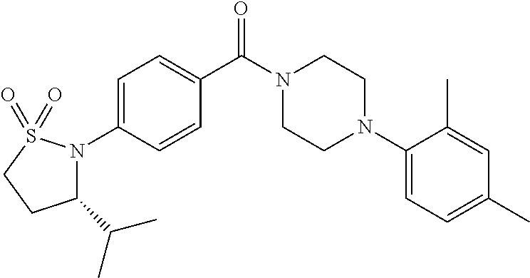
C1=C(N2C(C(C)C)CCS2(=O)=O)C=CC(C(N2CCN(C3=CC=C(C)C=C3C)CC2)=O)=C1
